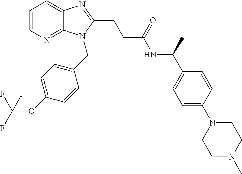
C1=CN=C2C(=C1)N=C(CCC(NC(C1=CC=C(N3CCN(C)CC3)C=C1)C)=O)N2CC1=CC=C(OC(F)(F)F)C=C1
